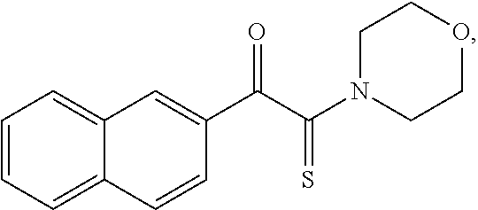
C1=CC=C2C(=C1)C=C(C(C(N1CCOCC1)=S)=O)C=C2
